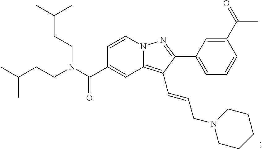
N12C(=C(C=CCN3CCCCC3)C(C3=CC=CC(C(=O)C)=C3)=N1)C=C(C(N(CCC(C)C)CCC(C)C)=O)C=C2
